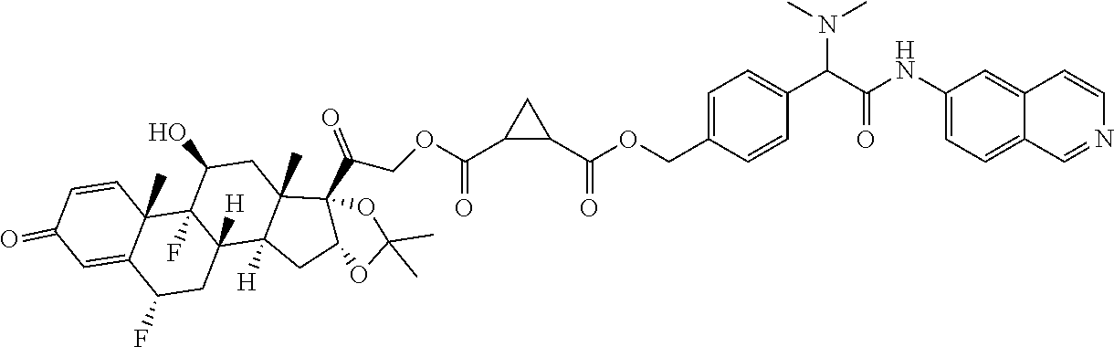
C1(C(=O)OCC(C23C4(C)C([H])(C5([H])CC(F)C6=CC(=O)C=CC6(C)C5(F)C(O)C4)CC2OC(C)(C)O3)=O)CC1C(OCC1=CC=C(C(C(NC2=CC=C3C(=C2)C=CN=C3)=O)N(C)C)C=C1)=O
